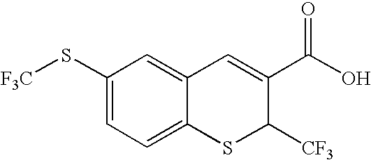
C12=CC=C(S[F3C])C=C1C=C(C(O)=O)C([CF3])S2
